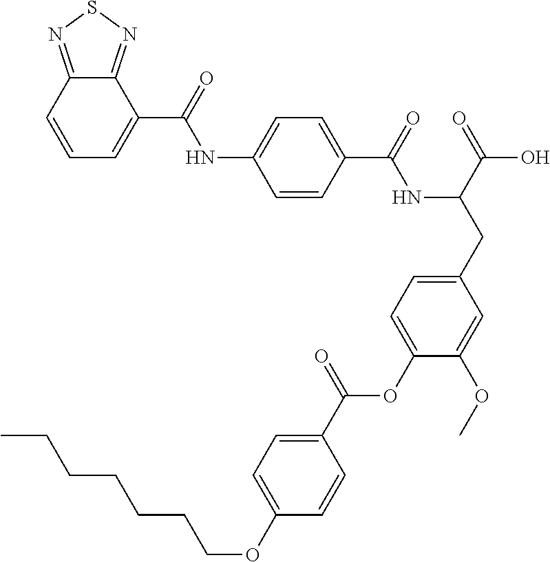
C1=CC(C(=O)NC(CC2=CC=C(OC(C3=CC=C(OCCCCCCC)C=C3)=O)C(OC)=C2)C(=O)O)=CC=C1NC(=O)C1=CC=CC2=NSN=C12
